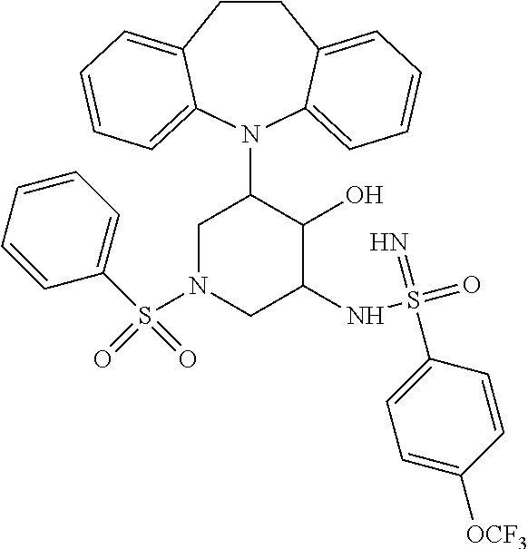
C12=CC=CC=C1N(C1CN(S(=O)(=O)C3=CC=CC=C3)CC(NS(=O)(=N)C3=CC=C([OCF3])C=C3)C1O)C1=CC=CC=C1CC2
